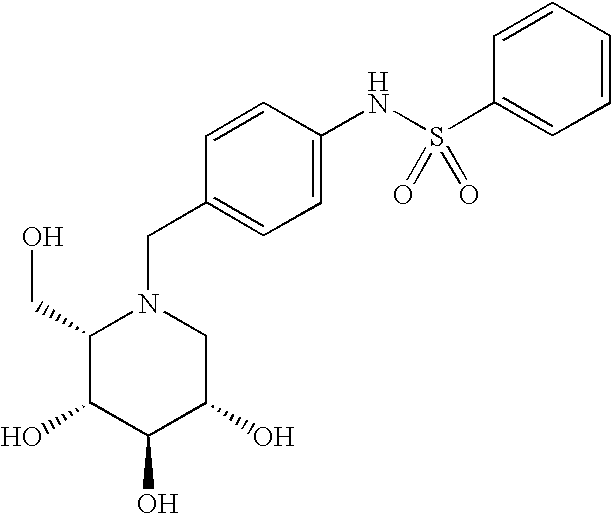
C1(CO)C(O)C(O)C(O)CN1CC1=CC=C(NS(=O)(C2=CC=CC=C2)=O)C=C1
